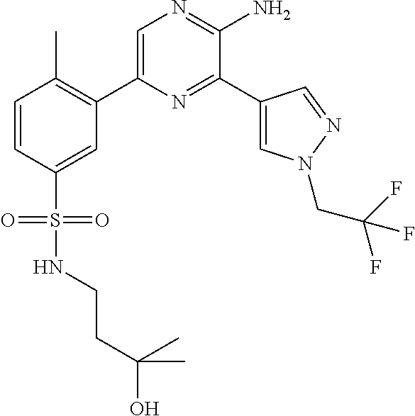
C1(C2=C(C)C=CC(S(=O)(=O)NCCC(O)(C)C)=C2)=CN=C(N)C(C2=CN(CC(F)(F)F)N=C2)=N1
